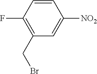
C1=CC(F)=C(CBr)C=C1[NO2]
